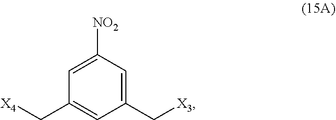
C1([NO2])=CC(C[X4])=CC(C[X3])=C1
